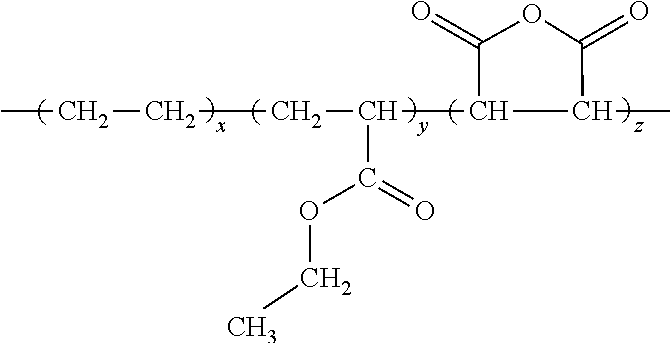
CCCCC(C1C(C)C(=O)OC1=O)C(OCC)=O
